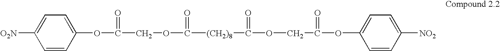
C1(OC(COC([(CH2)8]C(OCC(OC2=CC=C([NO2])C=C2)=O)=O)=O)=O)=CC=C([O2N])C=C1
